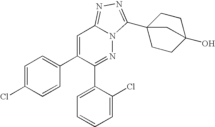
C1=C(Cl)C=CC(C2=CC3=NN=C(C45CCC(O)(CC4)C5)N3N=C2C2=CC=CC=C2Cl)=C1
